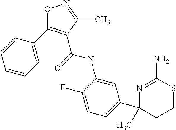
CC1(C2=CC=C(F)C(NC(=O)C3=C(C4=CC=CC=C4)ON=C3C)=C2)N=C(N)SCC1
